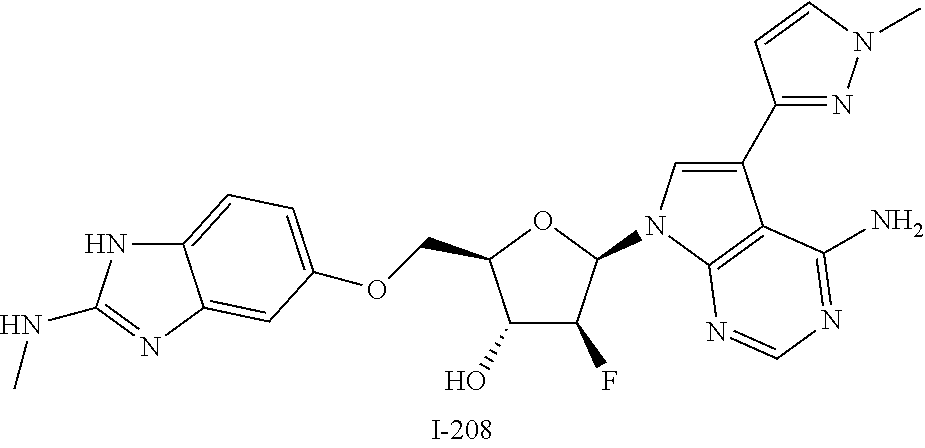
C1(O)C(F)C(N2C=C(C3=NN(C)C=C3)C3=C2N=CN=C3N)OC1COC1=CC=C2NC(NC)=NC2=C1
